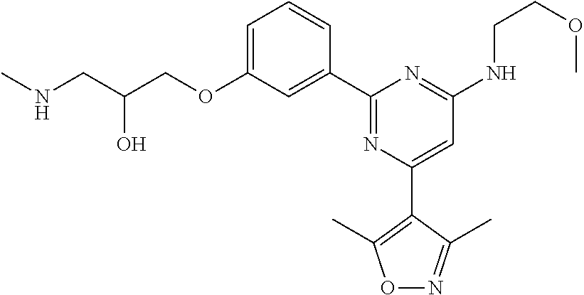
C1=C(OCC(CNC)O)C=C(C2=NC(C3=C(C)ON=C3C)=CC(NCCOC)=N2)C=C1
